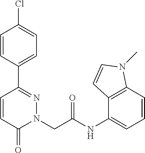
C1=CC(C2=NN(CC(NC3=CC=CC4=C3C=CN4C)=O)C(=O)C=C2)=CC=C1Cl
